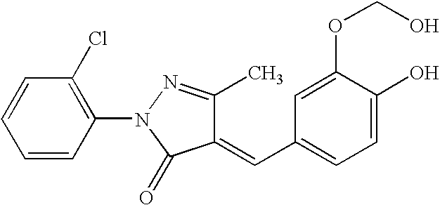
C1=CC(N2C(=O)C(=CC3=CC=C(O)C(OCO)=C3)C(C)=N2)=C(Cl)C=C1
